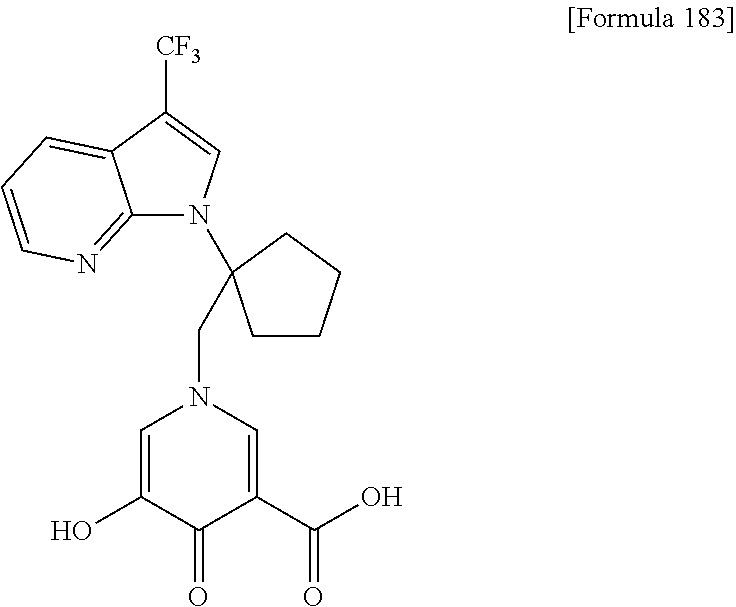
C12=NC=CC=C1C([CF3])=CN2C1(CN2C=C(O)C(=O)C(C(O)=O)=C2)CCCC1
